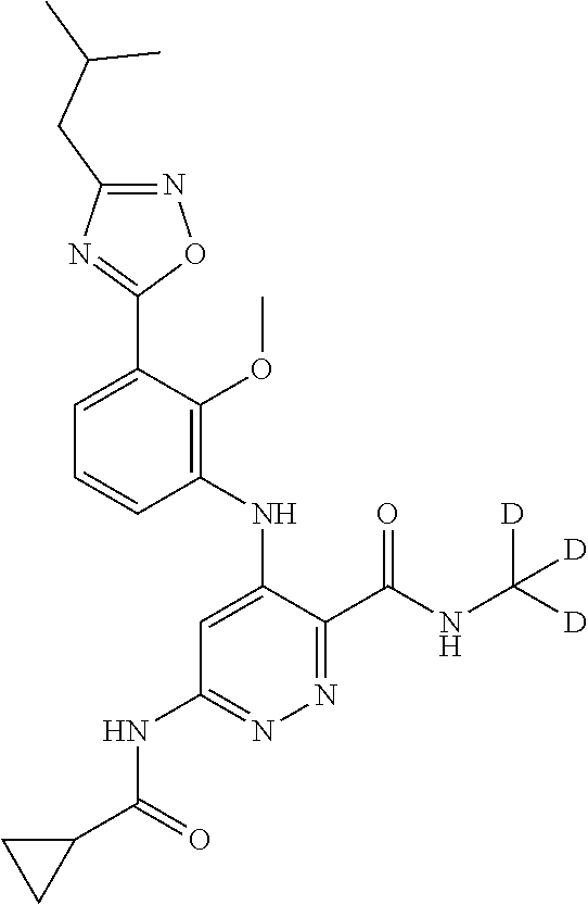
C1=C(C2=NC(CC(C)C)=NO2)C(OC)=C(NC2=CC(NC(C3CC3)=O)=NN=C2C(NC([D])([D])[D])=O)C=C1
